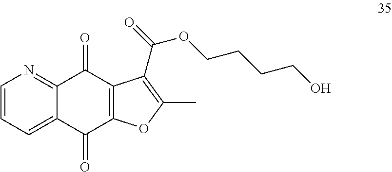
C1=CC=C2C(=N1)C(=O)C1=C(C2=O)OC(C)=C1C(=O)OCCCCO
